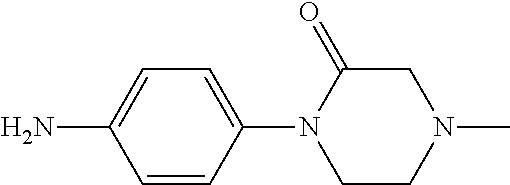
C1=CC(N2CCN(C)CC2=O)=CC=C1N
